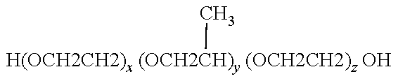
[H(OCH2CH2)x (OCH2CH)y (OCH2CH2)z OH]C
